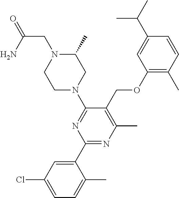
C1(OCC2=C(C)N=C(C3=CC(Cl)=CC=C3C)N=C2N2CC(C)N(CC(=O)N)CC2)=C(C)C=CC(C(C)C)=C1
